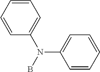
C1=CC=C(N(C2=CC=CC=C2)B)C=C1
